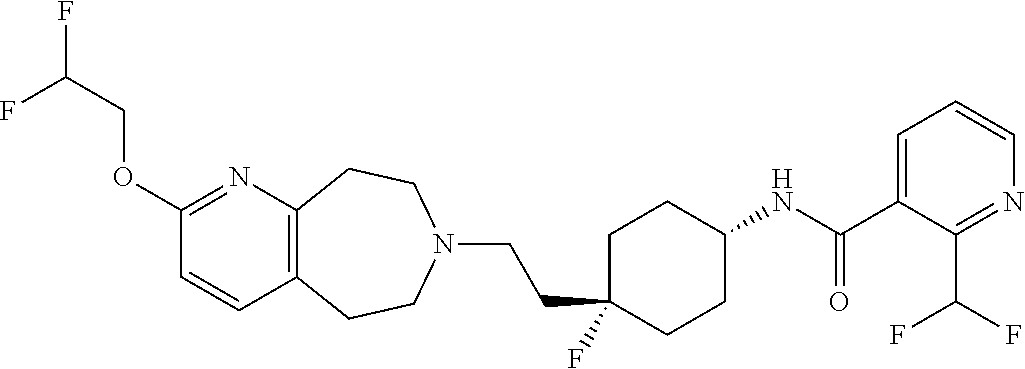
C12=C(N=C(OCC(F)F)C=C1)CCN(CCC1(F)CCC(NC(=O)C3=CC=CN=C3C(F)F)CC1)CC2
